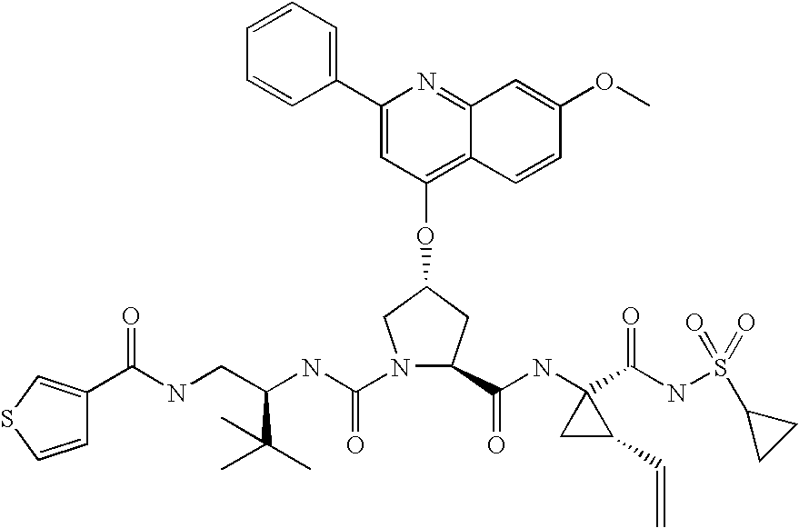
C1=CSC=C1C(NCC(NC(=O)N1C(C(NC2(C(NS(C3CC3)(=O)=O)=O)CC2C=C)=O)CC(OC2=C3C(=NC(C4=CC=CC=C4)=C2)C=C(OC)C=C3)C1)C(C)(C)C)=O
